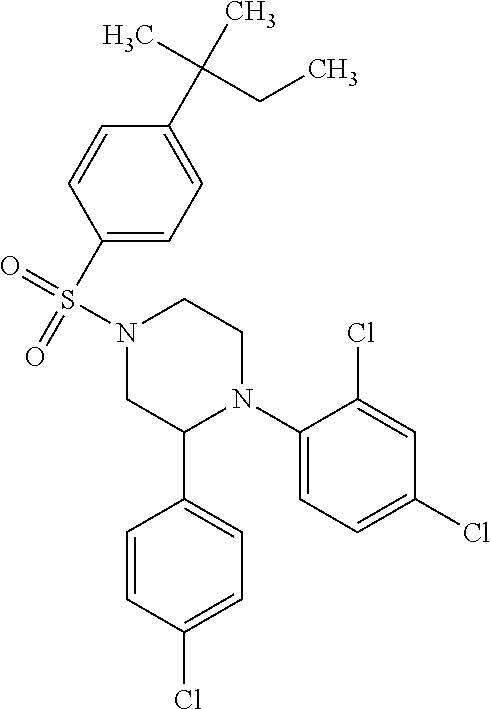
C1(N2CCN(S(=O)(=O)C3=CC=C(C(C)(C)CC)C=C3)CC2C2=CC=C(Cl)C=C2)=CC=C(Cl)C=C1Cl
